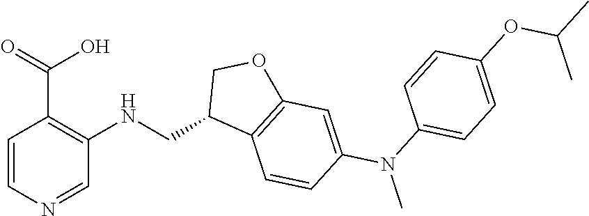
C1=CN=CC(NCC2C3=C(OC2)C=C(N(C)C2=CC=C(OC(C)C)C=C2)C=C3)=C1C(=O)O
